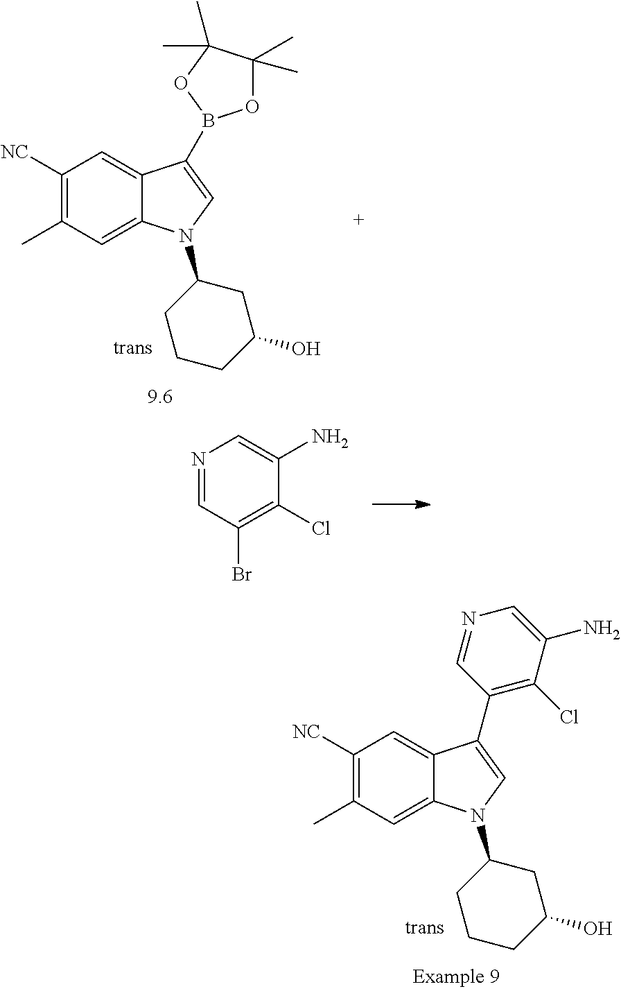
C1([NC])=C(C)C=C2C(=C1)C(C1=C(Cl)C(N)=CN=C1)=CN2C1CCCC(O)C1.C1([NC])=C(C)C=C2C(=C1)C(B1OC(C)(C)C(C)(C)O1)=CN2C1CCCC(O)C1.N1=CC(Br)=C(Cl)C(N)=C1
